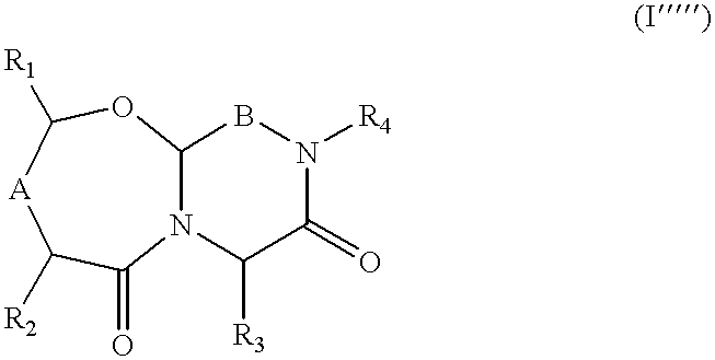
N12C(BN([R4])C(=O)C1[R3])OC([R1])[A]C([R2])C2=O
